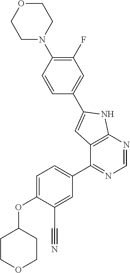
O(C1=CC=C(C2=NC=NC3=C2C=C(C2=CC(F)=C(N4CCOCC4)C=C2)N3)C=C1C#N)C1CCOCC1
